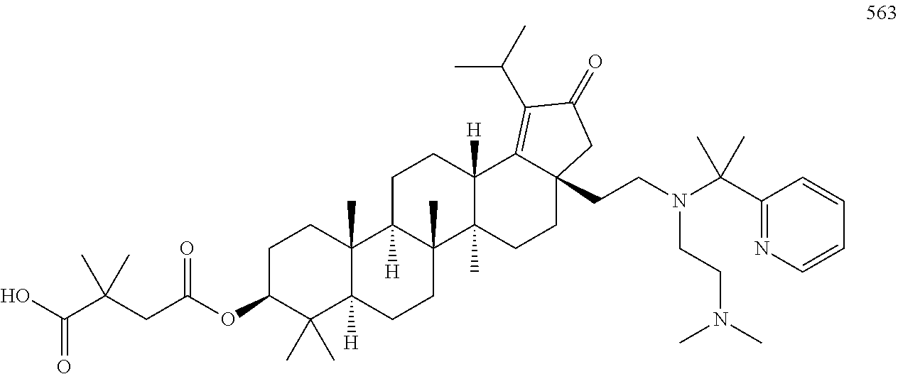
C1C(OC(CC(C(O)=O)(C)C)=O)C(C)(C)C2([H])C(C)(C1)C1([H])C(C)(CC2)C2(C)C([H])(CC1)C1=C(C(C)C)C(=O)CC1(CCN(C(C1=NC=CC=C1)(C)C)CCN(C)C)CC2
